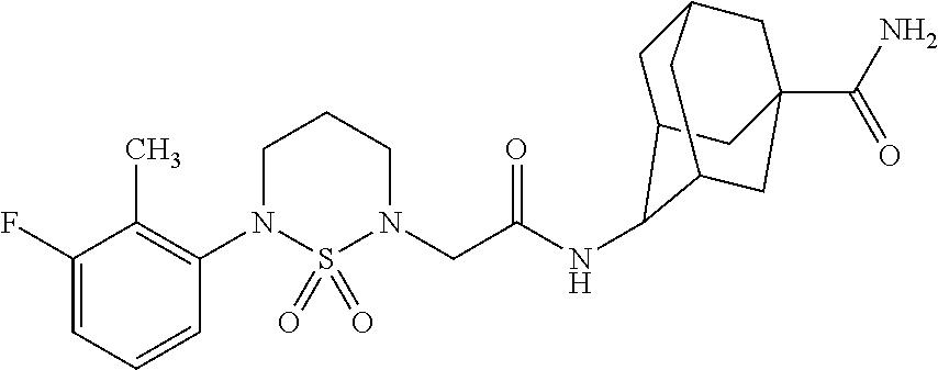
C1(F)=CC=CC(N2S(=O)(=O)N(CC(NC3C4CC5CC(C(N)=O)(CC3C5)C4)=O)CCC2)=C1C
